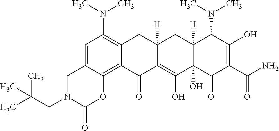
C1=C2C(=C3C(=C1N(C)C)CC1([H])C(=C(O)C4(O)C([H])(C1)C(N(C)C)C(O)=C(C(N)=O)C4=O)C3=O)OC(=O)N(CC(C)(C)C)C2
